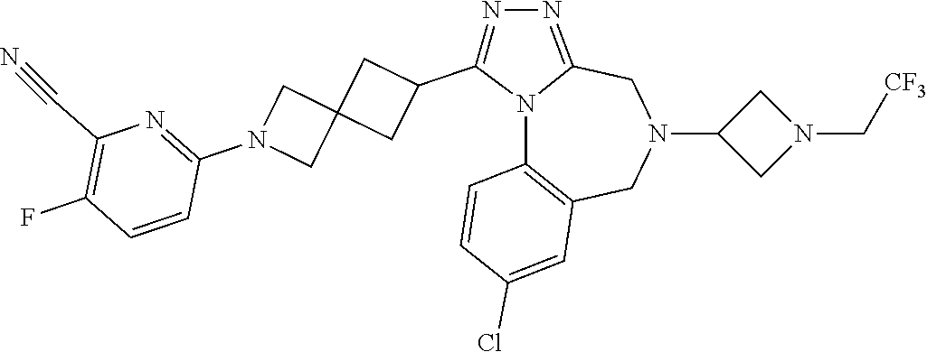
N12C3=C(CN(C4CN(C[CF3])C4)CC1=NN=C2C1CC2(C1)CN(C1=NC(C#N)=C(F)C=C1)C2)C=C(Cl)C=C3
